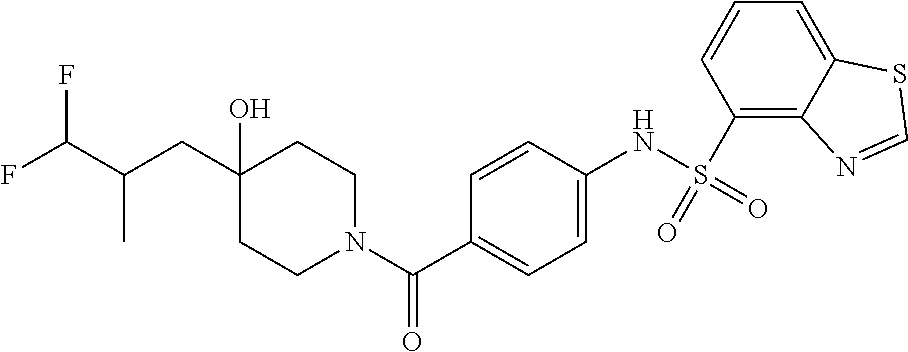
C1CN(C(C2=CC=C(NS(C3=C4C(=CC=C3)SC=N4)(=O)=O)C=C2)=O)CCC1(O)CC(C(F)F)C
